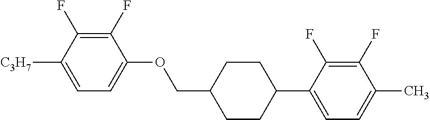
C1(F)=C(F)C([C3H7])=CC=C1OCC1CCC(C2=CC=C(C)C(F)=C2F)CC1
